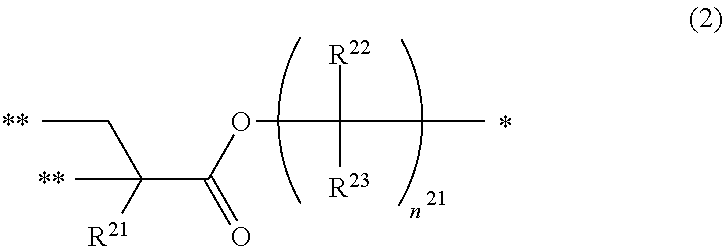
CCC(C)([R21])C(=O)OC([R22])([R23])C
